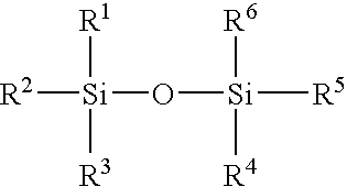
[Si](O[Si]([R5])([R6])[R4])([R1])([R3])[R2]
